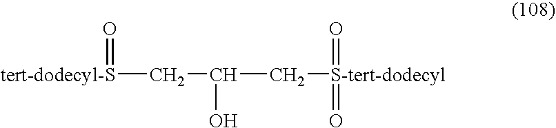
[tert-dodecyl-S](CC(O)C[S-tert-dodecyl](=O)=O)=O
